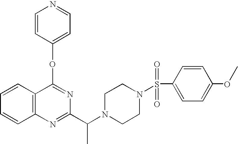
C1=CC2=C(C=C1)N=C(C(N1CCN(S(C3=CC=C(OC)C=C3)(=O)=O)CC1)C)N=C2OC1=CC=NC=C1
